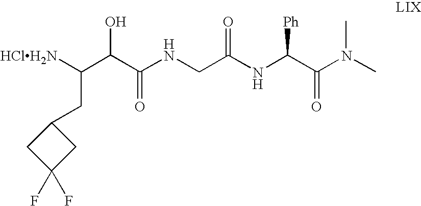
C(C(C(NCC(NC(C(N(C)C)=O)[Ph])=O)=O)O)([HClH2N])CC1CC(F)(F)C1
